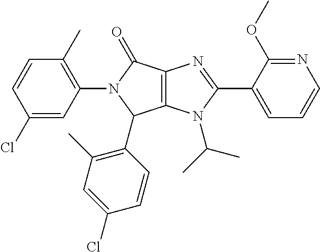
C12=C(N(C(C)C)C(C3=CC=CN=C3OC)=N1)C(C1=C(C)C=C(Cl)C=C1)N(C1=C(C)C=CC(Cl)=C1)C2=O
